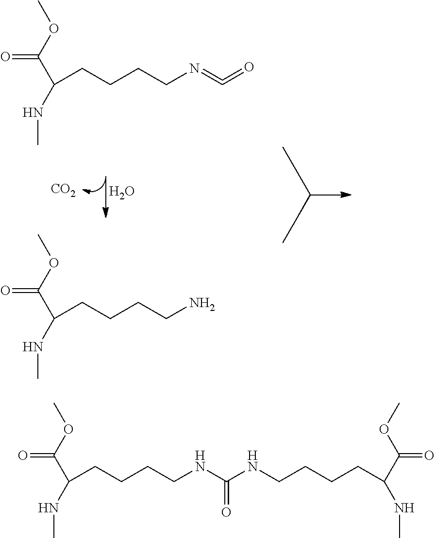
O.[CO2].COC(C(NC)CCCCN=C=O)=O.COC(C(NC)CCCCN)=O.COC(C(NC)CCCCNC(NCCCCC(C(=O)OC)NC)=O)=O
